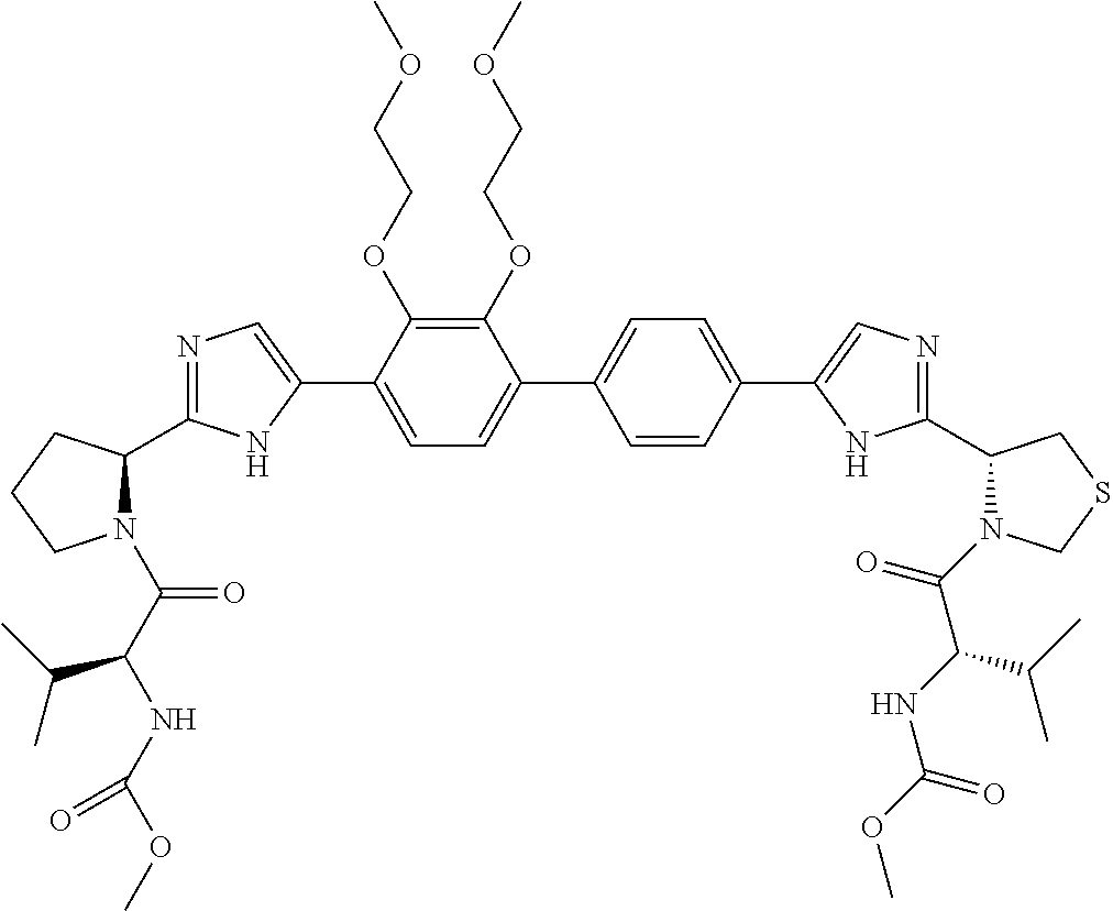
C1(OCCOC)=C(OCCOC)C(C2=CN=C(C3N(C(C(NC(OC)=O)C(C)C)=O)CCC3)N2)=CC=C1C1=CC=C(C2=CN=C(C3N(C(=O)C(NC(OC)=O)C(C)C)CSC3)N2)C=C1
